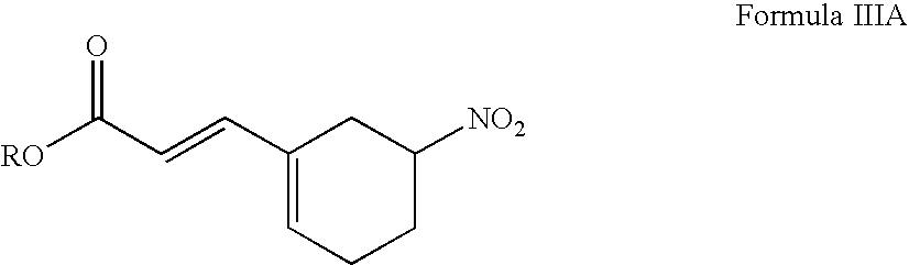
[RO]C(C=CC1=CCCC([NO2])C1)=O
